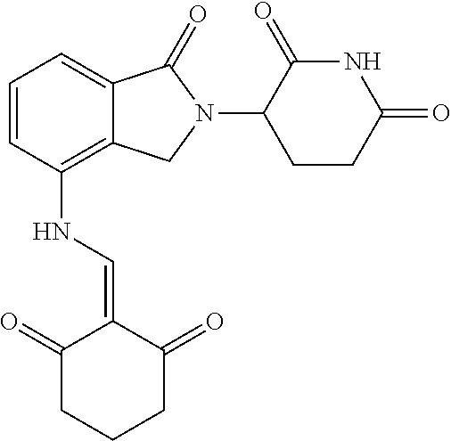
C1=CC(NC=C2C(=O)CCCC2=O)=C2C(=C1)C(=O)N(C1CCC(=O)NC1=O)C2
